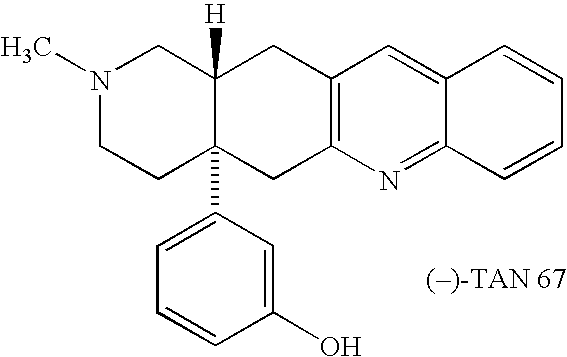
C12=C(N=C3C(=C1)C=CC=C3)CC1(C3=CC=CC(O)=C3)C([H])(C2)CN(C)CC1
